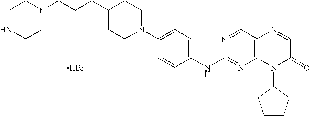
C1NCCN(CCCC2CCN(C3=CC=C(NC4=NC5=C(C=N4)N=CC(=O)N5C4CCCC4)C=C3)CC2)C1.Br
